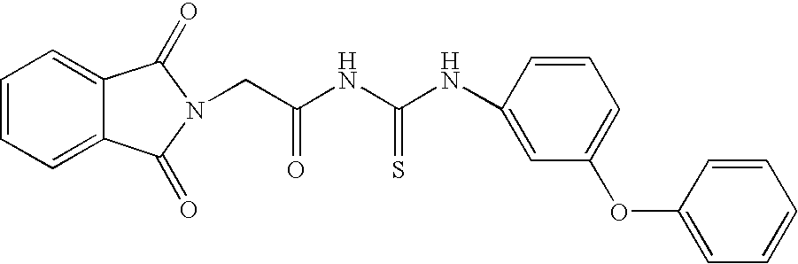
C1=CC=C2C(=C1)C(=O)N(CC(NC(NC1=CC(OC3=CC=CC=C3)=CC=C1)=S)=O)C2=O
